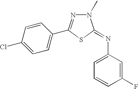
C1=C(Cl)C=CC(C2=NN(C)C(=NC3=CC=CC(F)=C3)S2)=C1
